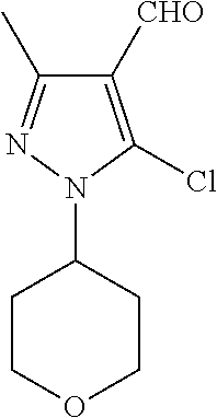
C1([CHO])=C(Cl)N(C2CCOCC2)N=C1C
